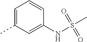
C1=C(C)C=C(NS(=O)(=O)C)C=C1
